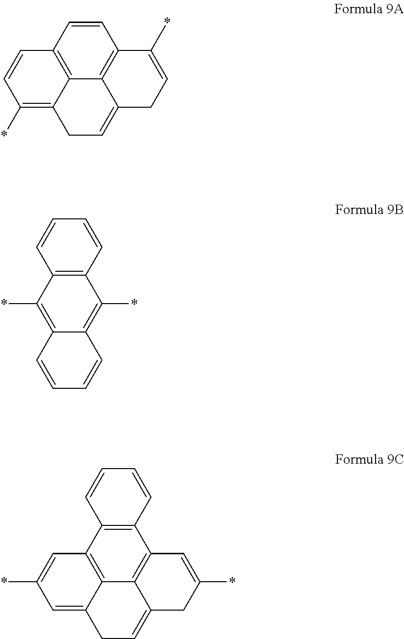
C1=CC2=C3C4=C1C(*)=CCC4=CCC3=C(*)C=C2.C12=C(C=CC=C1)C(*)=C1C(=C2*)C=CC=C1.C12=C(C3=C4C5=C1C=C(*)CC5=CCC4=CC(*)=C3)C=CC=C2
